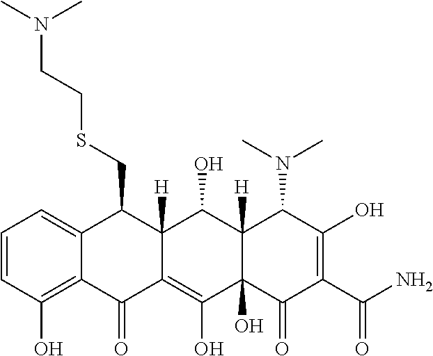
C1=CC(O)=C2C(=C1)C(CSCCN(C)C)C1([H])C(=C(O)C3(O)C([H])(C1O)C(N(C)C)C(O)=C(C(N)=O)C3=O)C2=O
